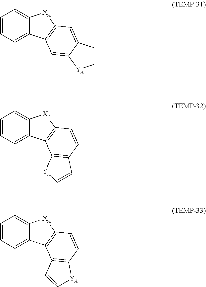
C1=CC=C2C(=C1)[XA]C1=C2C=C2C(=C1)C=C[YA]2.C1=CC=C2C(=C1)[XA]C1=C2C2=C(C=C1)C=C[YA]2.C1=CC=C2C(=C1)[XA]C1=C2C2=C(C=C1)[YA]C=C2
